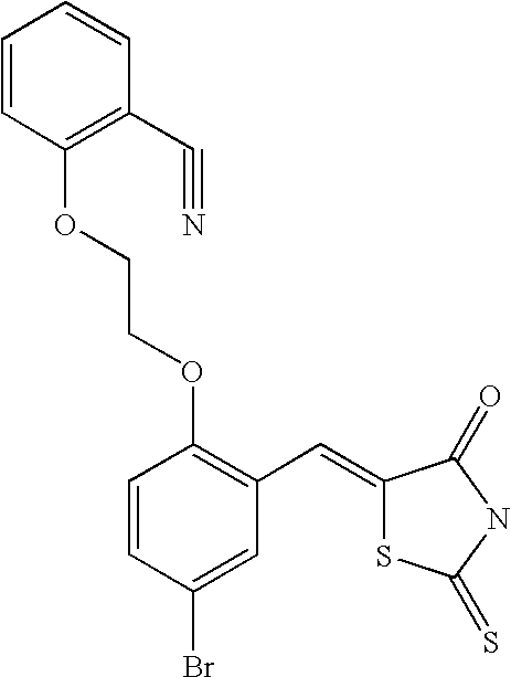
C1=CC(OCCOC2=C(C=C3SC(=S)NC3=O)C=C(Br)C=C2)=C(C#N)C=C1
